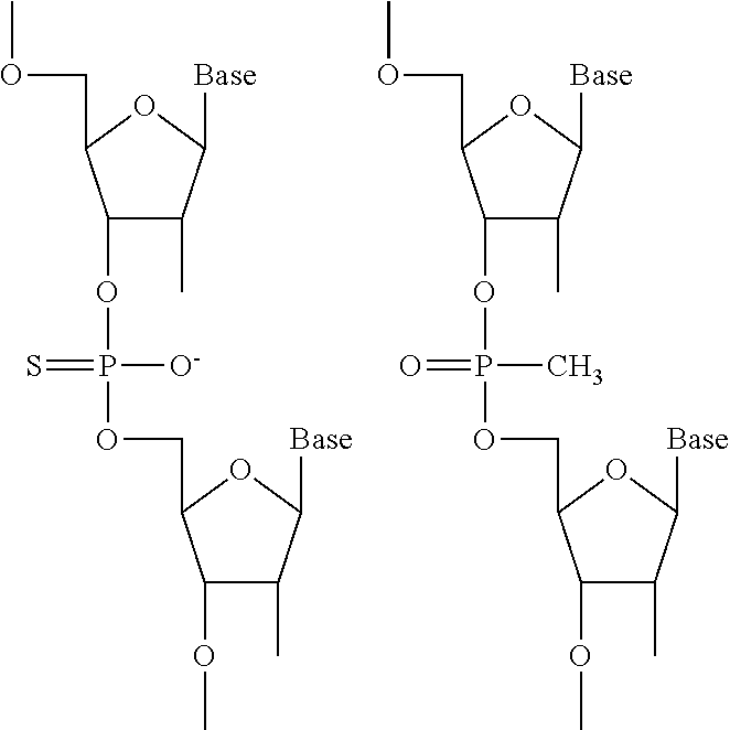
C1(OP(OCC2C(OC)C(C)C([Base])O2)([O-])=S)C(C)C([Base])OC1COC.C1(OP(OCC2C(OC)C(C)C([Base])O2)(C)=O)C(C)C([Base])OC1COC
